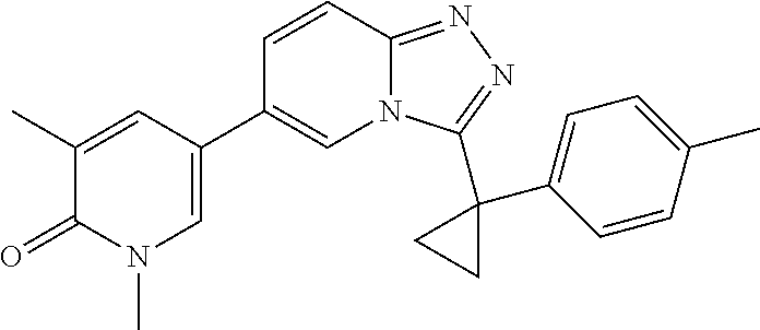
C1(C)=CC(C2=CN3C(=NN=C3C3(C4=CC=C(C)C=C4)CC3)C=C2)=CN(C)C1=O
